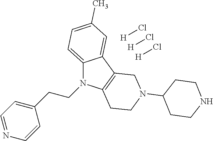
C12=CC=C(C)C=C1C1=C(N2CCC2=CC=NC=C2)CCN(C2CCNCC2)C1.[H]Cl.[H]Cl.[H]Cl
